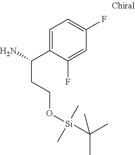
C1=C(C(N)CCO[Si](C(C)(C)C)(C)C)C(F)=CC(F)=C1
